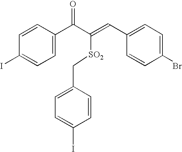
C1=CC(I)=CC=C1C(C(=CC1=CC=C(Br)C=C1)[SO2]CC1=CC=C(I)C=C1)=O
